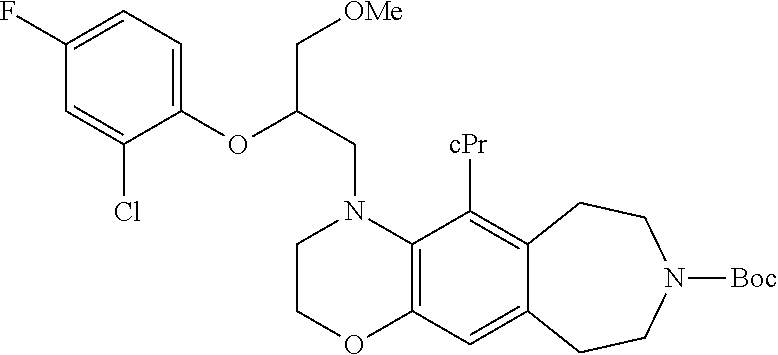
C1COC2=C(N1CC(C[OMe])OC1=CC=C(F)C=C1Cl)C([cPr])=C1C(=C2)CCN([Boc])CC1
